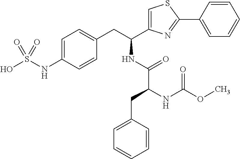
C1=C(NS(O)(=O)=O)C=CC(CC(C2=CSC(C3=CC=CC=C3)=N2)NC(C(CC2=CC=CC=C2)NC(OC)=O)=O)=C1
